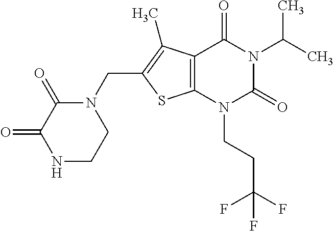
C12=C(N(CCC(F)(F)F)C(=O)N(C(C)C)C1=O)SC(CN1C(=O)C(=O)NCC1)=C2C
